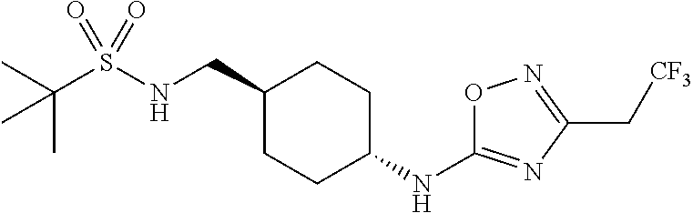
C(S(NCC1CCC(NC2=NC(C[CF3])=NO2)CC1)(=O)=O)(C)(C)C
